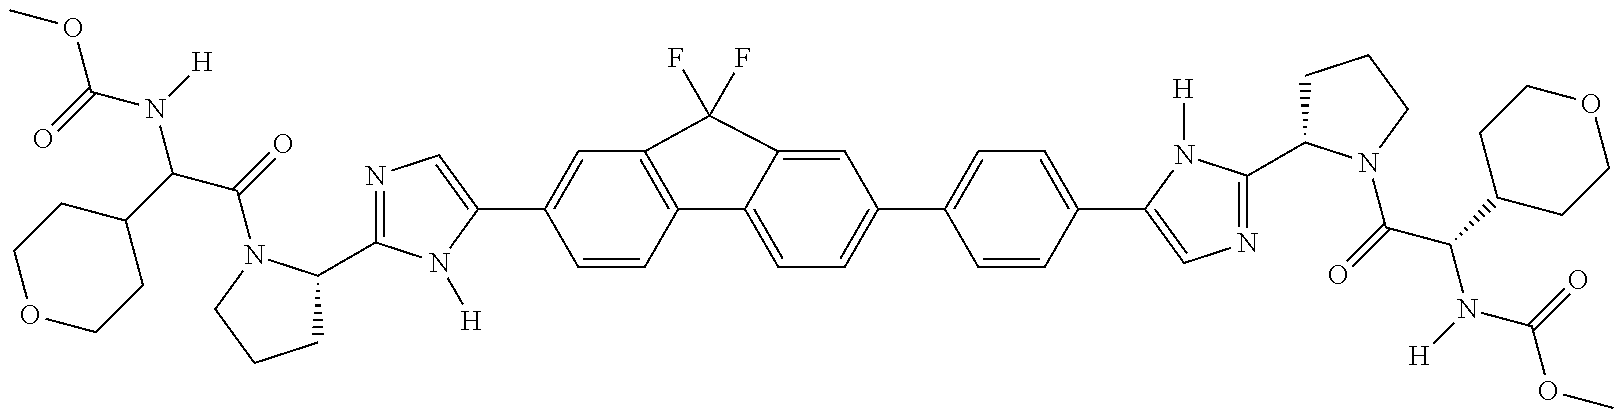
C1C(C2=NC=C(C3=CC4=C(C=C3)C3=CC=C(C5=CC=C(C6=CN=C(C7CCCN7C(=O)C(C7CCOCC7)N([H])C(=O)OC)N6[H])C=C5)C=C3C4(F)F)N2[H])N(C(=O)C(C2CCOCC2)N(C(=O)OC)[H])CC1
